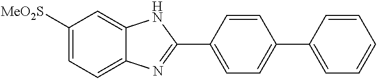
C1([MeO2S])=CC=C2C(=C1)NC(C1=CC=C(C3=CC=CC=C3)C=C1)=N2
